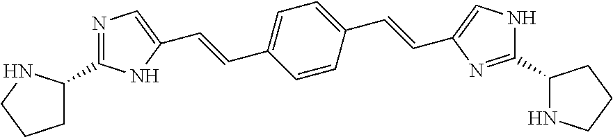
C(=CC1=CC=C(C=CC2=CNC(C3NCCC3)=N2)C=C1)C1=CN=C(C2CCCN2)N1
